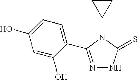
C1(N2C(=S)NN=C2C2=CC=C(O)C=C2O)CC1
